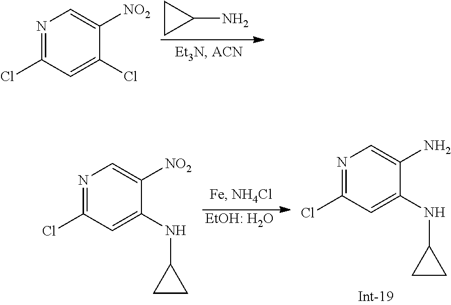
N1=C(Cl)C=C(Cl)C([NO2])=C1.C1(N)CC1.[EtOH: H2O].N1=C(Cl)C=C(NC2CC2)C([NO2])=C1.N1=C(Cl)C=C(NC2CC2)C(N)=C1
